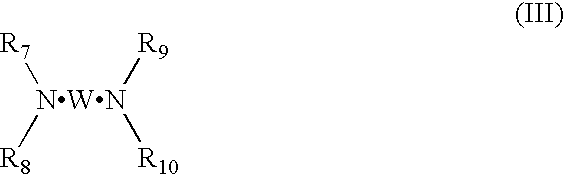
[R7][NWN]([R9])([R10])[R8]
